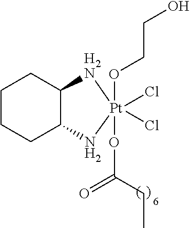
C1CCC2C(C1)[H2N][Pt](Cl)(Cl)(OCCO)(OC(CC)=O)N2
